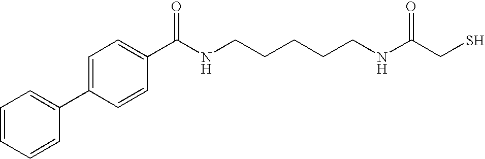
C1=C(C(NCCCCCNC(CS)=O)=O)C=CC(C2=CC=CC=C2)=C1
